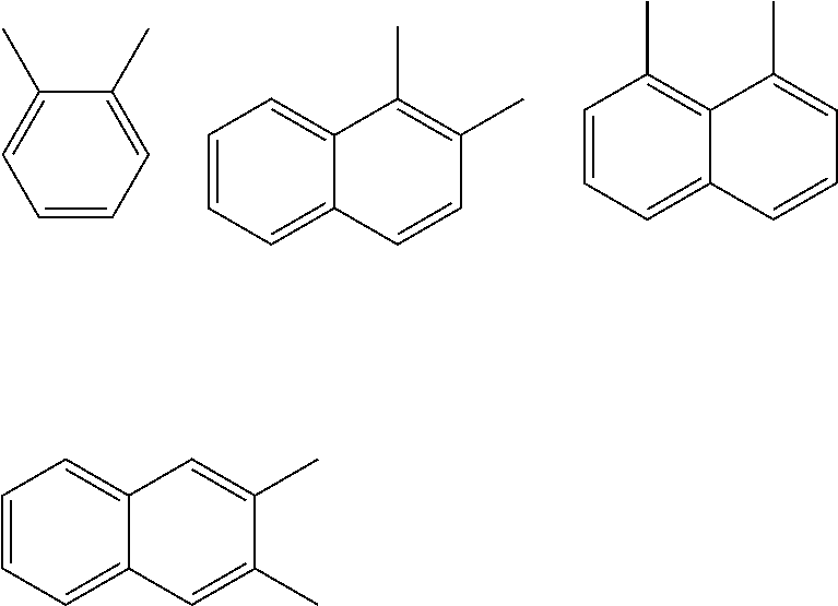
C1=CC=C(C)C(C)=C1.C1=CC=C2C(=C1)C(C)=C(C)C=C2.C1=CC=C2C(=C1C)C(C)=CC=C2.C1=CC=C2C(=C1)C=C(C)C(C)=C2
